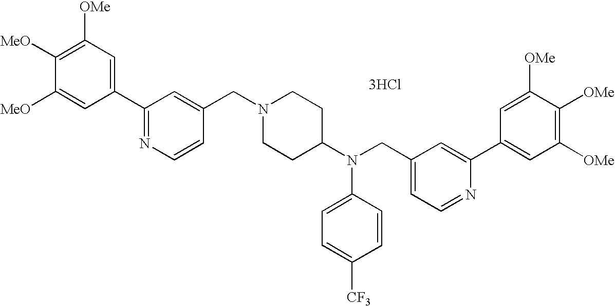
C1=C([MeO])C([MeO])=C([OMe])C=C1C1=NC=CC(CN2CCC(N(CC3=CC=NC(C4=CC([OMe])=C([OMe])C([OMe])=C4)=C3)C3=CC=C([CF3])C=C3)CC2)=C1.[3HCl]
